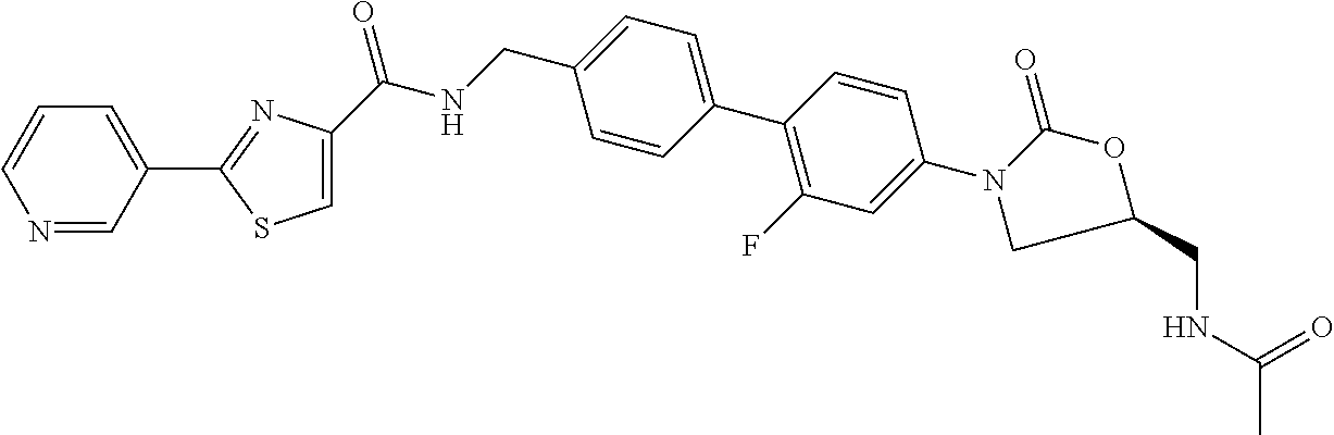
C(NCC1=CC=C(C2=C(F)C=C(N3C(=O)OC(CNC(C)=O)C3)C=C2)C=C1)(=O)C1=CSC(C2=CC=CN=C2)=N1
